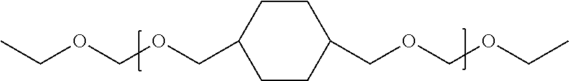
CCOCOCC1CCC(COCOCC)CC1
